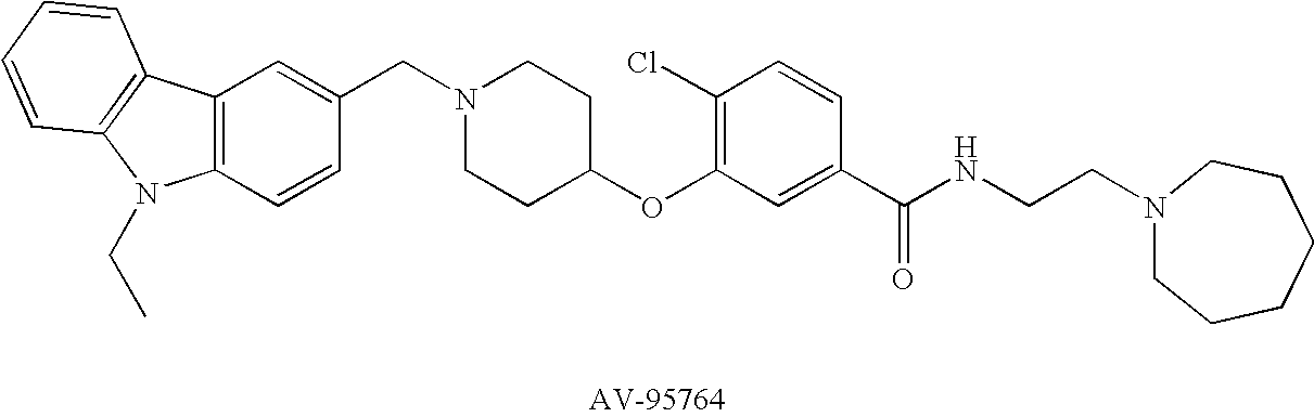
C12=C(C=CC(CN3CCC(OC4=C(Cl)C=CC(C(=O)NCCN5CCCCCC5)=C4)CC3)=C1)N(CC)C1=C2C=CC=C1
